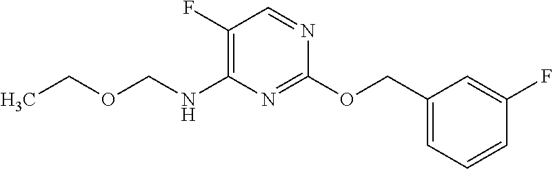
C1(OCC2=CC=CC(F)=C2)=NC(NCOCC)=C(F)C=N1
